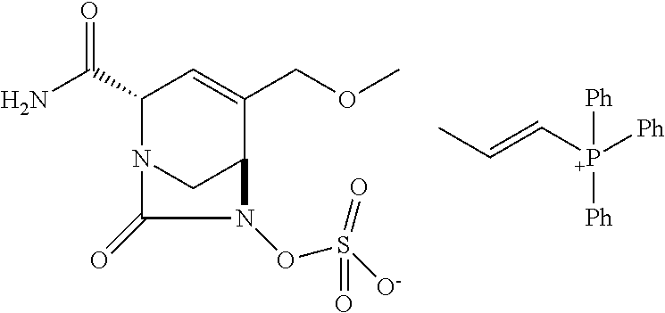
NC(C1N2CC(C(COC)=C1)N(OS([O-])(=O)=O)C2=O)=O.CC=C[P+]([Ph])([Ph])[Ph]
